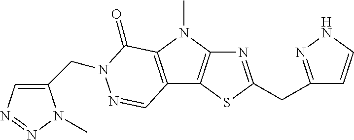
N1=C(CC2=NNC=C2)SC2=C1N(C)C1=C2C=NN(CC2=CN=NN2C)C1=O
